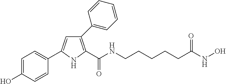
C1(C2=CC=CC=C2)=C(C(NCCCCCC(=O)NO)=O)NC(C2=CC=C(O)C=C2)=C1
